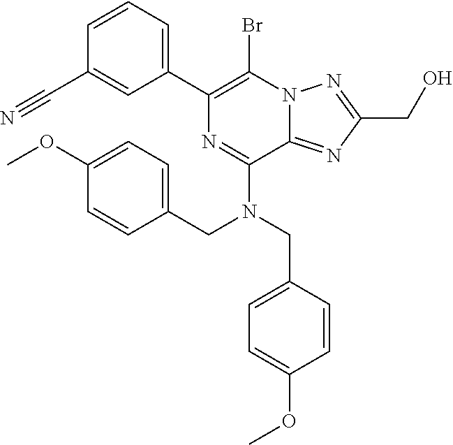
C1=CC=C(C2=C(Br)N3C(=NC(CO)=N3)C(N(CC3=CC=C(OC)C=C3)CC3=CC=C(OC)C=C3)=N2)C=C1C#N
